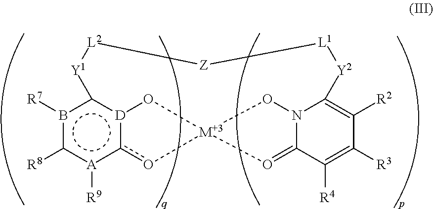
b1([R7])c([R8])[A]([R9])c2[D]3c1[Y1][L2][Z][L1][Y2]C1=C([R2])C([R3])=C([R4])C4=O[M+3](O3)(o2)ON41
